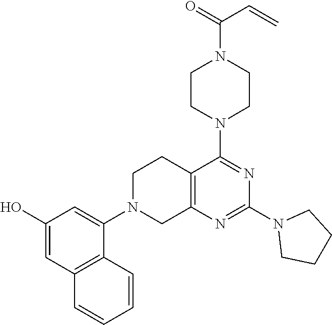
C1(O)=CC2=C(C(N3CC4=C(CC3)C(N3CCN(C(=O)C=C)CC3)=NC(N3CCCC3)=N4)=C1)C=CC=C2
